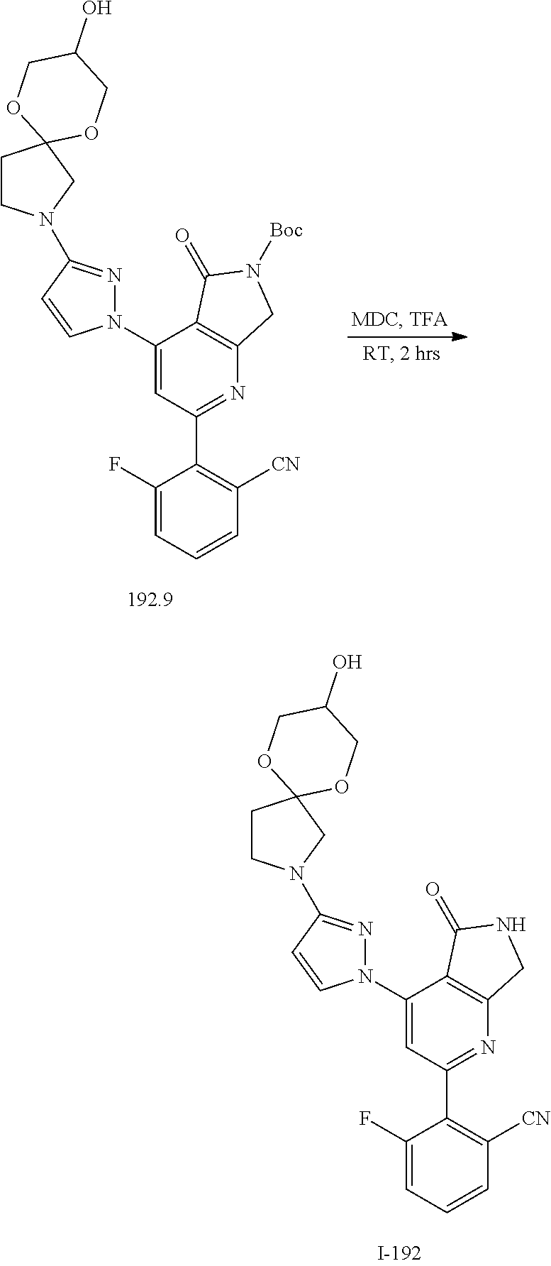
C1CC2(CN1C1=NN(C3=CC(C4=C([CN])C=CC=C4F)=NC4=C3C(=O)NC4)C=C1)OCC(O)CO2.C1CC2(CN1C1=NN(C3=CC(C4=C([CN])C=CC=C4F)=NC4=C3C(=O)N([Boc])C4)C=C1)OCC(O)CO2
